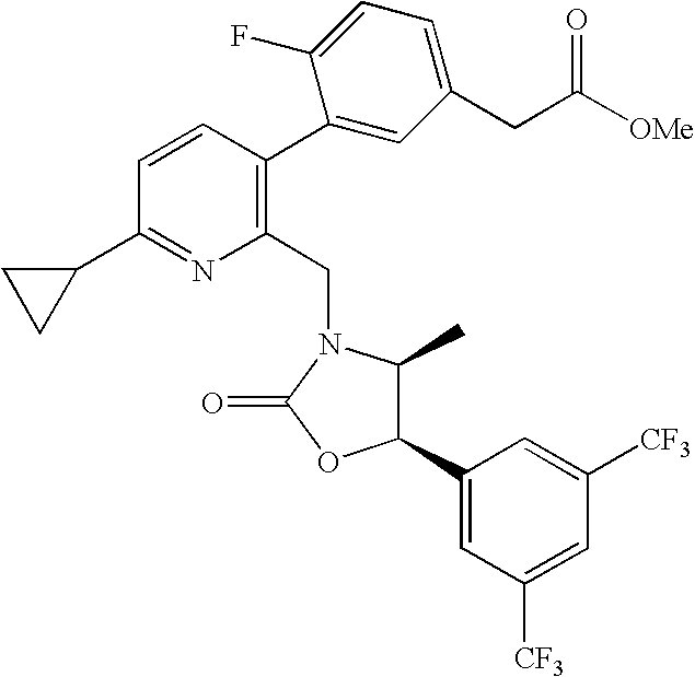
C1(C2=CC([CF3])=CC([CF3])=C2)C(C)N(CC2=C(C3=CC(CC([OMe])=O)=CC=C3F)C=CC(C3CC3)=N2)C(=O)O1
